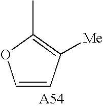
C1=CC([Me])=C(C)O1
